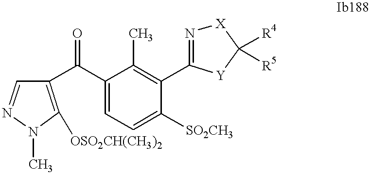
C1(C(C2=CC=C([SO2CH3])C(C3=N[X]C([R4])([R5])[Y]3)=C2C)=O)=C([OSO2CH(CH3)2])N(C)N=C1
